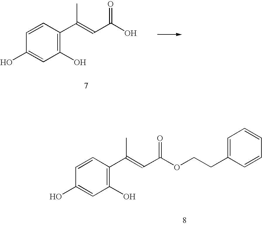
C1(O)=C(C(=CC(OCCC2=CC=CC=C2)=O)C)C=CC(O)=C1.C1(O)=C(C(=CC(O)=O)C)C=CC(O)=C1
